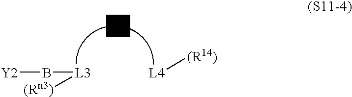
[Y2]B[L3][(Rn3)].[L4][(R14)]
